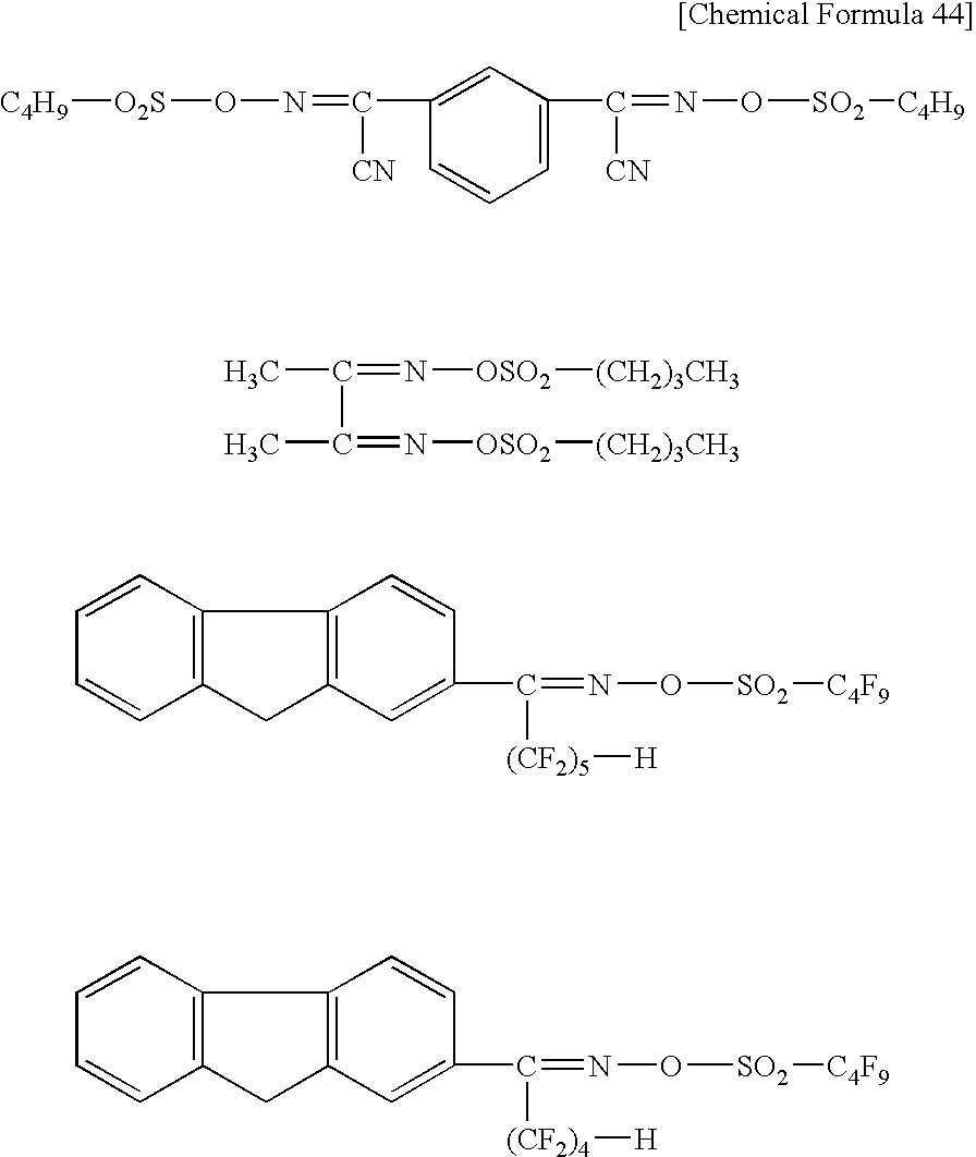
C1=C(C(=NO[SO2][C4H9])[CN])C=C(C(=NO[O2S][C4H9])[CN])C=C1.CC(=N[OSO2][(CH2)3CH3])C(=N[OSO2][(CH2)3CH3])C.C12=C(CC3=C1C=CC(C(=NO[SO2][C4F9])[(CF2)5][H])=C3)C=CC=C2.C12=C(CC3=C1C=CC(C(=NO[SO2][C4F9])[(CF2)4][H])=C3)C=CC=C2
